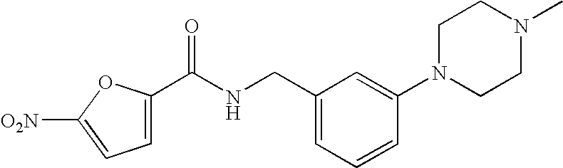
[O2N]C1=CC=C(C(NCC2=CC=CC(N3CCN(C)CC3)=C2)=O)O1
